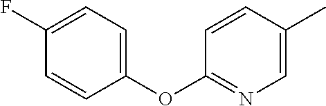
C1=C(F)C=CC(OC2=NC=C(C)C=C2)=C1
